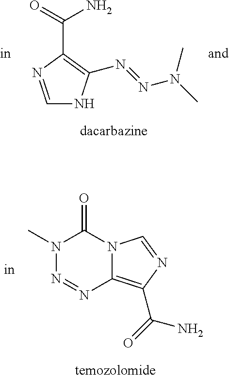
C1=NC(C(=O)N)=C(N=NN(C)C)N1.N1(C)N=NC2=C(C(=O)N)N=CN2C1=O
